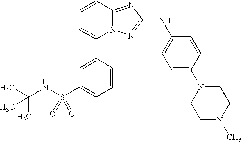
C1(C2=CC=CC3=NC(NC4=CC=C(N5CCN(C)CC5)C=C4)=NN23)=CC(S(NC(C)(C)C)(=O)=O)=CC=C1
